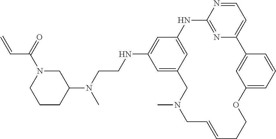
C1=NC2=NC(=C1)C1=CC(=CC=C1)OCCC=CCN(C)CC1=CC(NCCN(C3CN(C(=O)C=C)CCC3)C)=CC(=C1)N2
